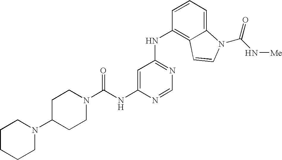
N1(C2CCN(C(NC3=CC(NC4=C5C(=CC=C4)N(C(=O)N[Me])C=C5)=NC=N3)=O)CC2)CCCCC1
